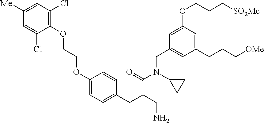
C1(OCCOC2=CC=C(CC(C(=O)N(CC3=CC(CCC[OMe])=CC(OCCC[SO2Me])=C3)C3CC3)CN)C=C2)=C(Cl)C=C([Me])C=C1Cl
